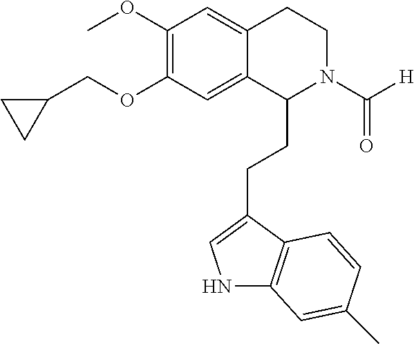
N1C2=C(C(CCC3N(C([H])=O)CCC4=CC(OC)=C(OCC5CC5)C=C34)=C1)C=CC(C)=C2
